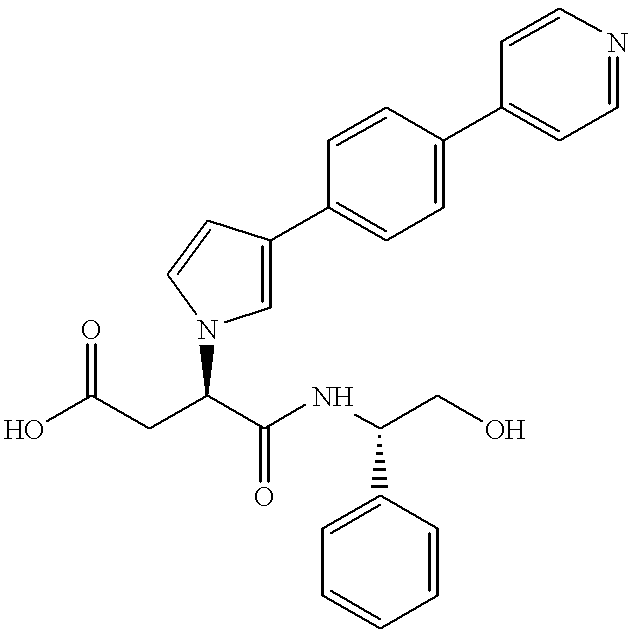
C1=C(C2=CC=C(C3=CC=NC=C3)C=C2)C=CN1C(CC(O)=O)C(NC(CO)C1=CC=CC=C1)=O
